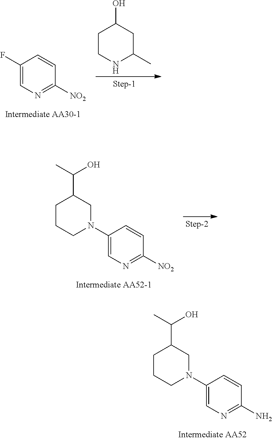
C1(N2CC(C(C)O)CCC2)=CN=C([NO2])C=C1.C1(N2CC(C(C)O)CCC2)=CN=C(N)C=C1.C1CNC(C)CC1O.C1([NO2])=NC=C(F)C=C1
